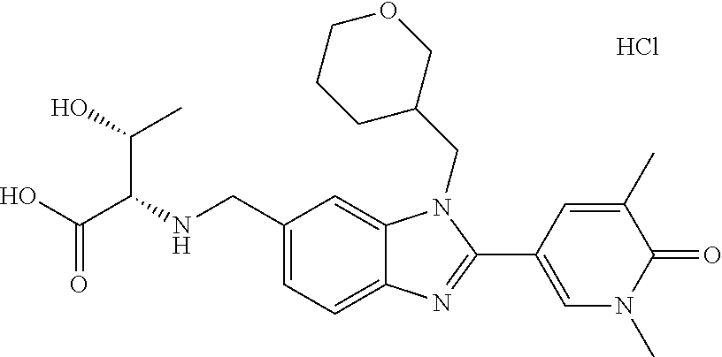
OC(C(NCC1=CC=C2C(=C1)N(CC1COCCC1)C(C1=CN(C)C(=O)C(C)=C1)=N2)C(C)O)=O.Cl
